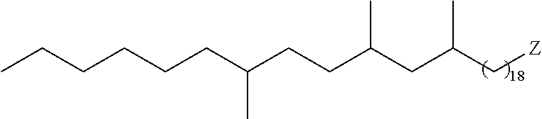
C(CC(CCC(CC(C[Z])C)C)C)CCCC
